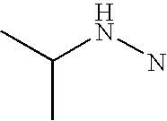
C(NN)(C)C
